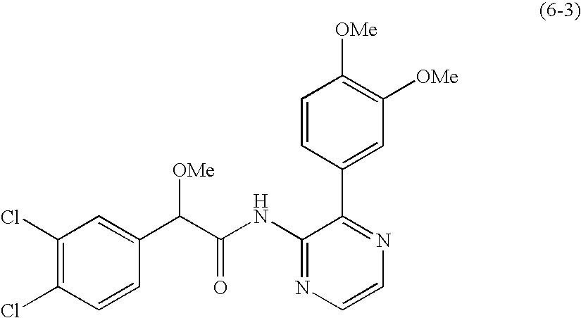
C1(Cl)=C(Cl)C=CC(C([OMe])C(=O)NC2=NC=CN=C2C2=CC([OMe])=C([OMe])C=C2)=C1
